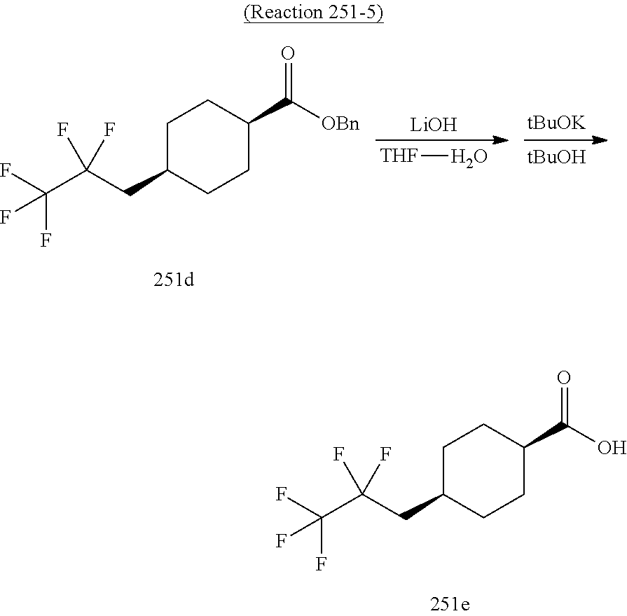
C1C(CC(F)(C(F)(F)F)F)CCC(C(O)=O)C1.[tBuOK].[tBuOH].[LiOH].[THF]O.C1C(CC(F)(C(F)(F)F)F)CCC(C([OBn])=O)C1
